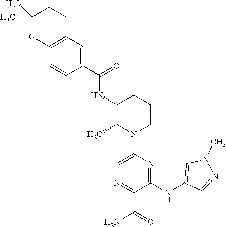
C1(C(NC2C(C)N(C3=CN=C(C(N)=O)C(NC4=CN(C)N=C4)=N3)CCC2)=O)=CC2=C(C=C1)OC(C)(C)CC2
